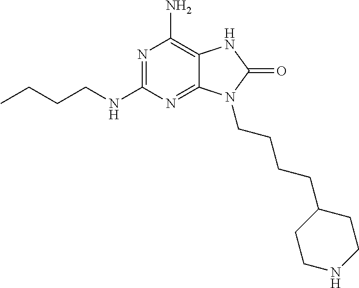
N1=C(NCCCC)N=C2C(=C1N)NC(=O)N2CCCCC1CCNCC1
